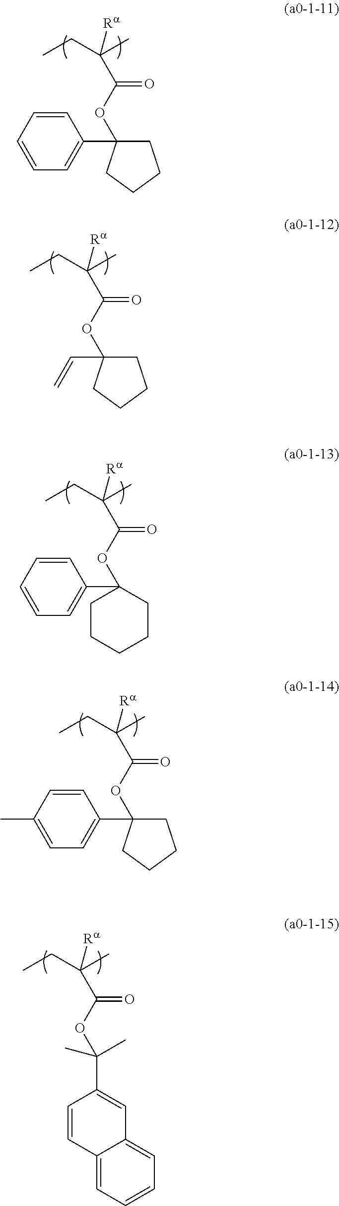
C(C(OC1(C2=CC=CC=C2)CCCCC1)=O)(C)(CC)[Ra].C(C(OC1(C2=CC=CC=C2)CCCC1)=O)(C)(CC)[Ra].C(C(OC1(C=C)CCCC1)=O)(C)(CC)[Ra].C(C(OC1(C2=CC=C(C)C=C2)CCCC1)=O)(C)(CC)[Ra].C(C(OC(C1=CC2=CC=CC=C2C=C1)(C)C)=O)(C)(CC)[Ra]
